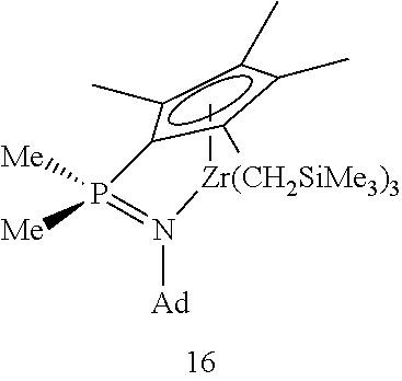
C[Zr(CH2SiMe3)3]N(=P(c1c(C)c(C)c(C)c1C)([Me])[Me])[Ad]
